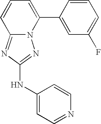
N12C(=NC(NC3=CC=NC=C3)=N1)C=CC=C2C1=CC(F)=CC=C1
